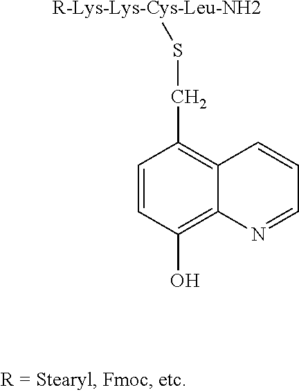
C1=CC(O)=C2C(=C1CS[R-Lys-Lys-Cys-Leu-NH2])C=CC=N2
